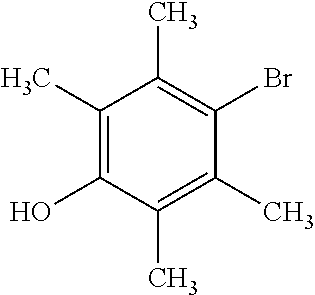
C1(C)=C(O)C(C)=C(C)C(Br)=C1C
